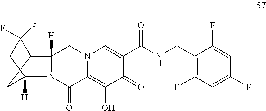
N12C(=O)C3=C(O)C(=O)C(C(NCC4=C(F)C=C(F)C=C4F)=O)=CN3CC1([H])C1C(F)(F)CC2([H])C1
